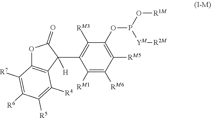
O1C2=C(C(C3=C([RM3])C(OP(O[R1M])[YM][R2M])=C([RM5])C([RM6])=C3[RM1])([H])C1=O)C([R4])=C([R5])C([R6])=C2[R7]
